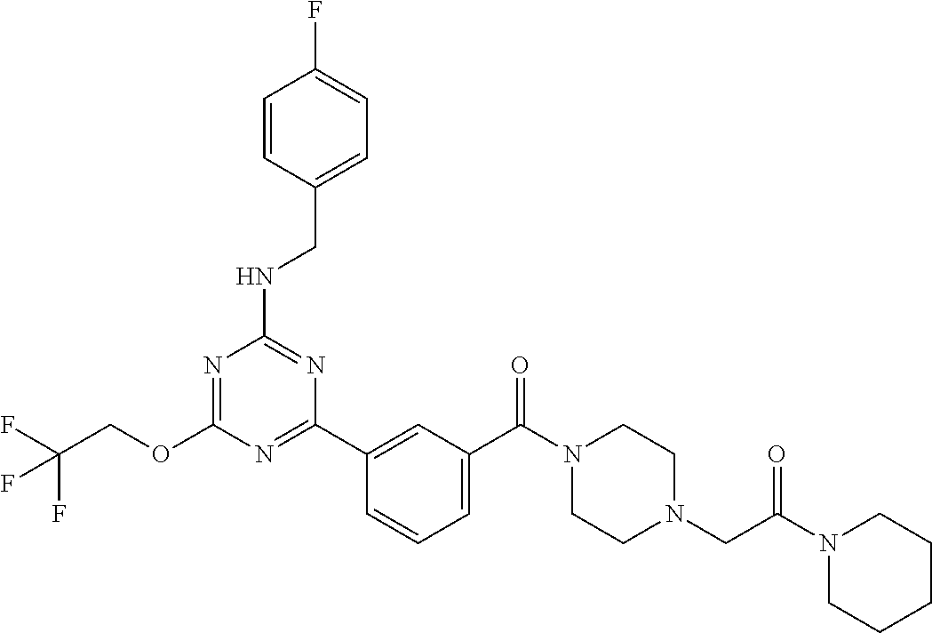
O(C1=NC(NCC2=CC=C(F)C=C2)=NC(C2=CC(C(N3CCN(CC(N4CCCCC4)=O)CC3)=O)=CC=C2)=N1)CC(F)(F)F
